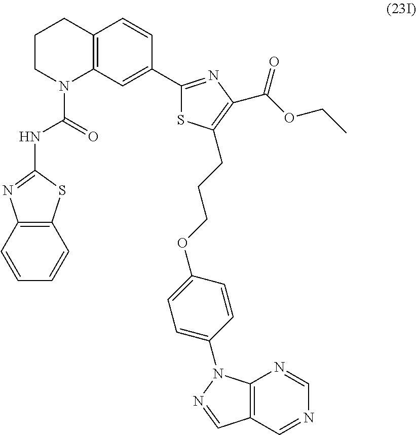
C12=C(C=CC=C1)N=C(NC(N1C3=C(CCC1)C=CC(C1=NC(C(OCC)=O)=C(CCCOC4=CC=C(N5C6=C(C=N5)C=NC=N6)C=C4)S1)=C3)=O)S2
